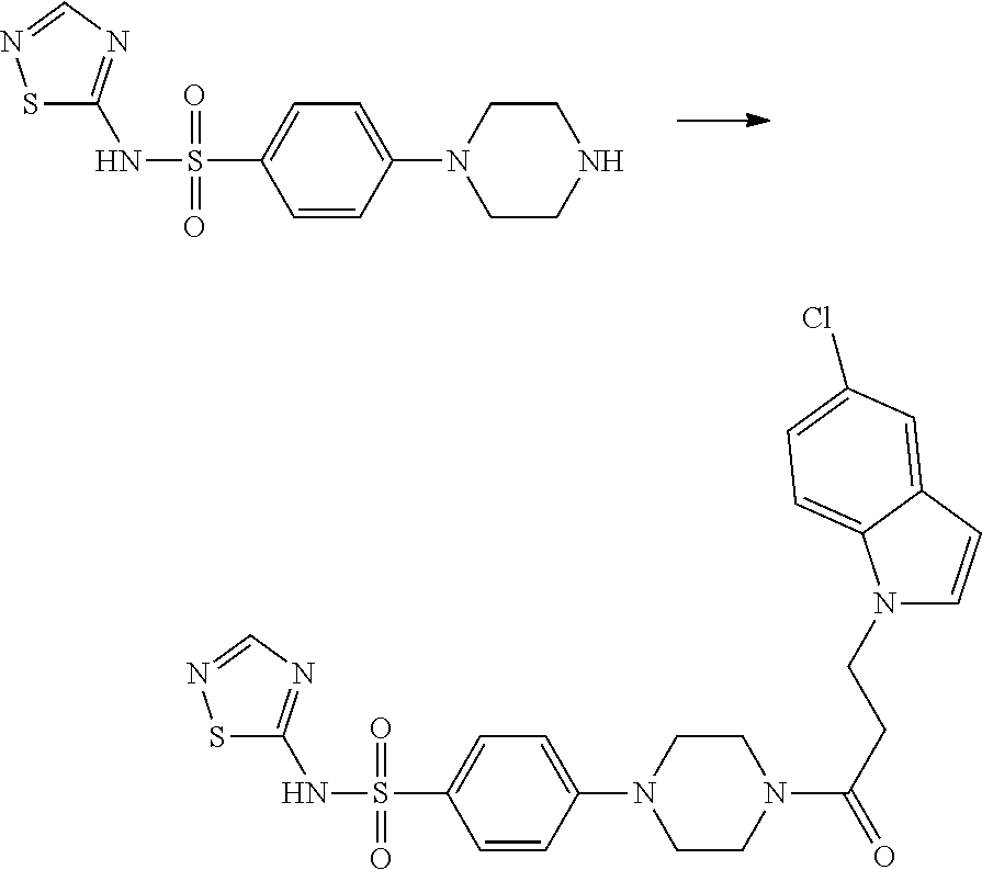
C1=CC(N2CCNCC2)=CC=C1S(=O)(=O)NC1=NC=NS1.C1=CC(N2CCN(C(CCN3C=CC4=CC(Cl)=CC=C34)=O)CC2)=CC=C1S(=O)(=O)NC1=NC=NS1
